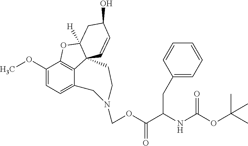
C1(OC)=CC=C2C3=C1OC1([H])C3(C=CC(O)C1)CCN(COC(C(NC(OC(C)(C)C)=O)CC1=CC=CC=C1)=O)C2
